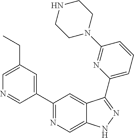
C1(C2=CC(CC)=CN=C2)=NC=C2C(=C1)C(C1=CC=CC(N3CCNCC3)=N1)=NN2
